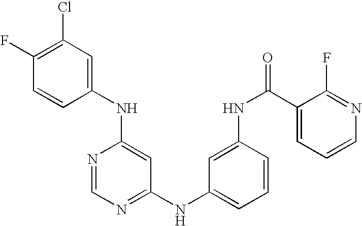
C1(NC2=CC(Cl)=C(F)C=C2)=CC(NC2=CC=CC(NC(C3=CC=CN=C3F)=O)=C2)=NC=N1
